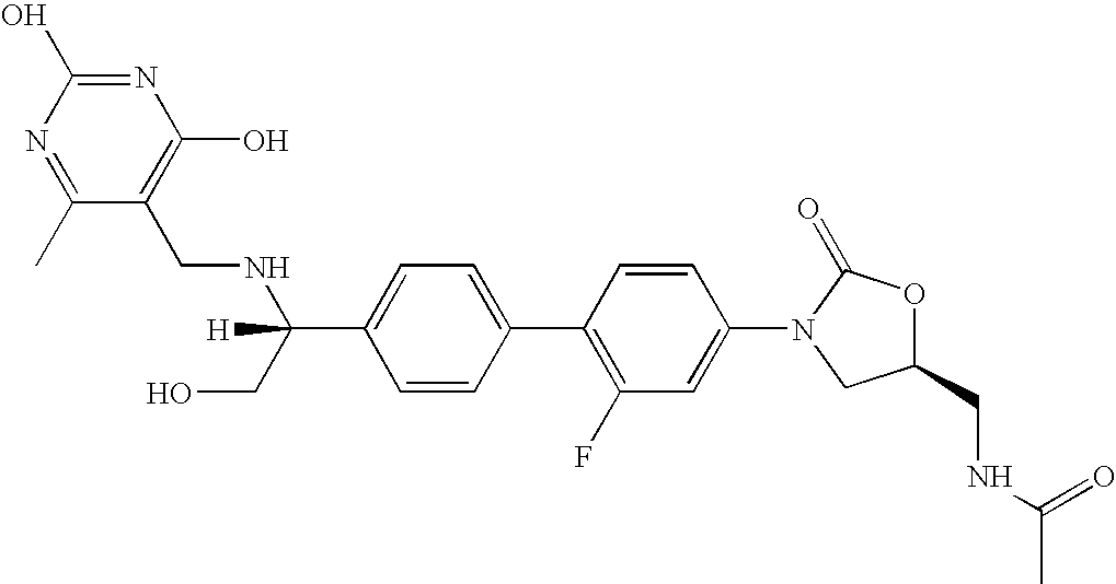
C1=C(C(CO)(NCC2=C(O)N=C(O)N=C2C)[H])C=CC(C2=C(F)C=C(N3CC(CNC(C)=O)OC3=O)C=C2)=C1
